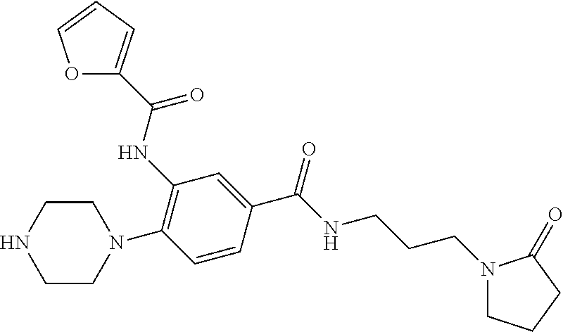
C1CN(C2=C(NC(=O)C3=CC=CO3)C=C(C(=O)NCCCN3CCCC3=O)C=C2)CCN1
